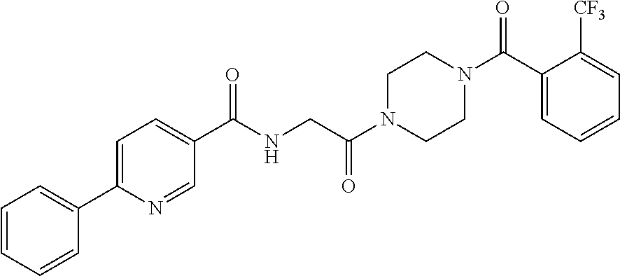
C1N(C(CNC(C2=CC=C(C3=CC=CC=C3)N=C2)=O)=O)CCN(C(C2=CC=CC=C2[CF3])=O)C1
